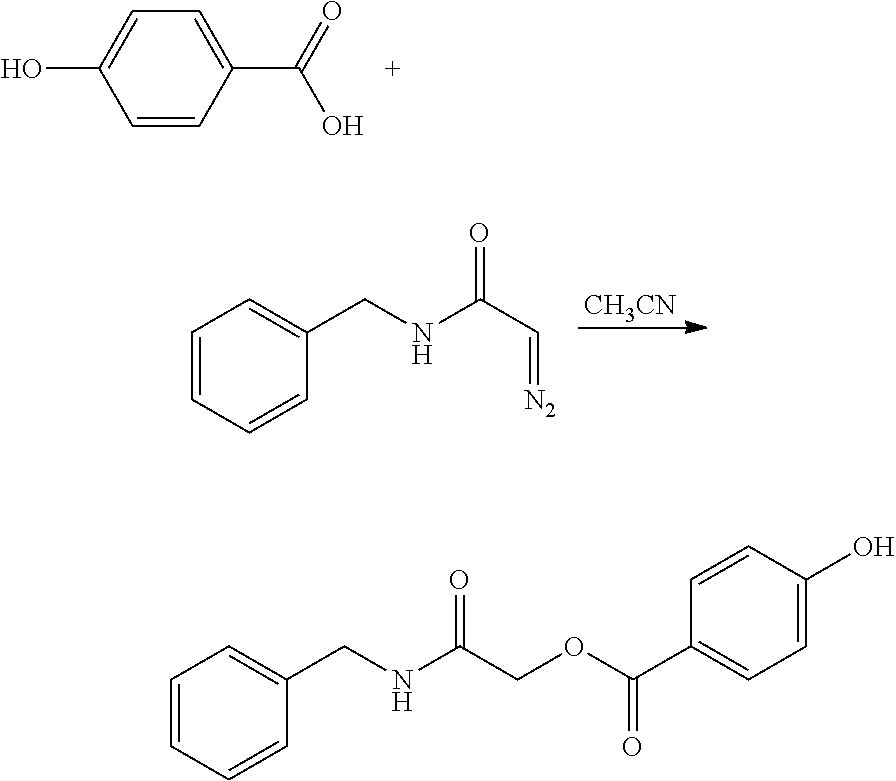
C1=CC(C(=O)O)=CC=C1O.[CH3CN].C1=CC=CC(CNC(C=[N2])=O)=C1.C1=CC=CC(CNC(COC(C2=CC=C(O)C=C2)=O)=O)=C1
